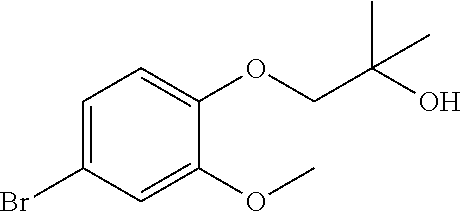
C1=C(Br)C=C(OC)C(OCC(O)(C)C)=C1
